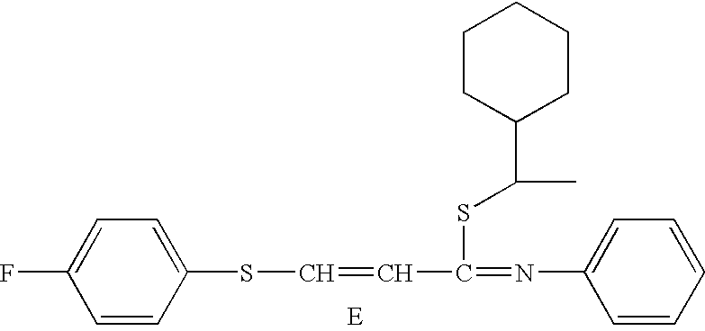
C1=CC(SC=CC(=NC2=CC=CC=C2)SC(C2CCCCC2)C)=CC=C1F
